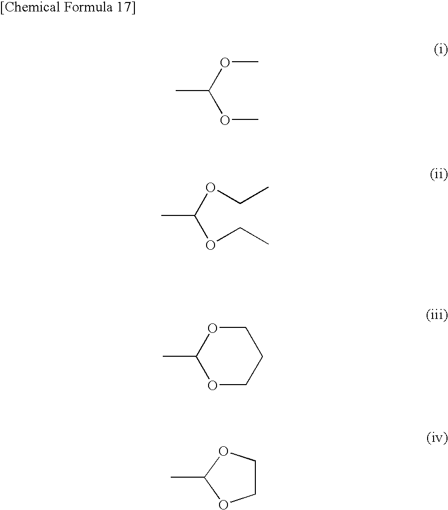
CC(OC)OC.CC(OCC)OCC.O1CCCOC1C.CC1OCCO1
